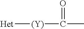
[Het][(Y)]C(C)=O
